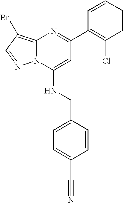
C1(C2=NC3=C(Br)C=NN3C(NCC3=CC=C(C#N)C=C3)=C2)=C(Cl)C=CC=C1
